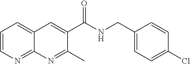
C1=CN=C2C(=C1)C=C(C(NCC1=CC=C(Cl)C=C1)=O)C(C)=N2
